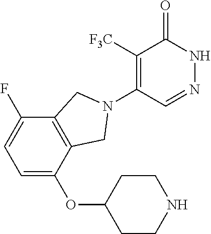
C1([F3C])=C(N2CC3=C(C(F)=CC=C3OC3CCNCC3)C2)C=NNC1=O
